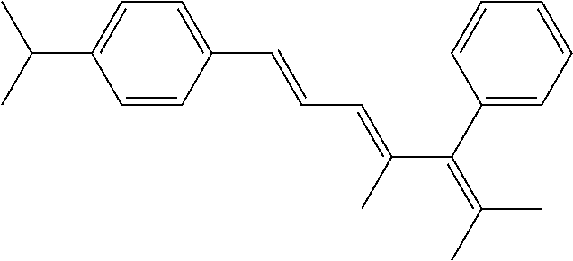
C1(C=CC=C(C(C2=CC=CC=C2)=C(C)C)C)=CC=C(C(C)C)C=C1
